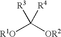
[R1O]C([OR2])([R3])[R4]
